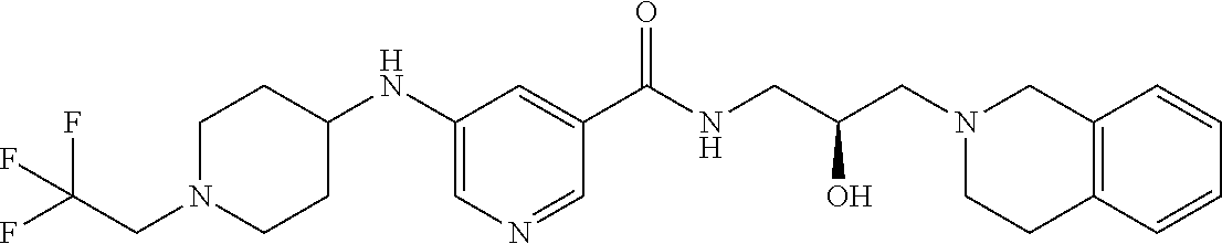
C1(NC2CCN(CC(F)(F)F)CC2)=CN=CC(C(NCC(CN2CCC3=C(C2)C=CC=C3)O)=O)=C1
